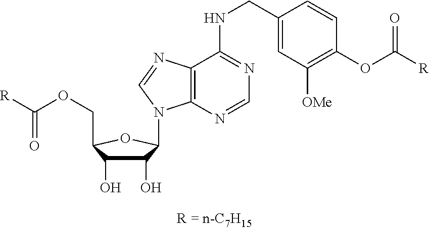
C1(O)C(O)C(COC([R])=O)OC1N1C2=C(C(NCC3=CC([OMe])=C(OC([R])=O)C=C3)=NC=N2)N=C1
